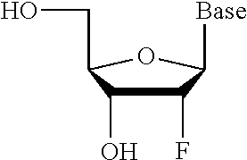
C1(F)C([Base])OC(CO)C1O
